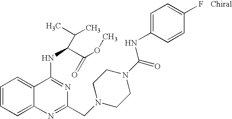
C1=CC=C2C(=C1)C(NC(C(OC)=O)C(C)C)=NC(CN1CCN(C(=O)NC3=CC=C(F)C=C3)CC1)=N2
